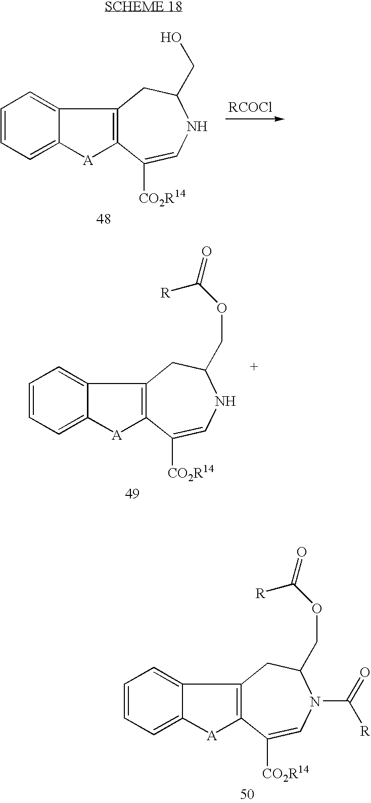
[RCOCl].C1=C2C(=CC=C1)C1=C([A]2)C([CO2R14])=CNC(CO)C1.C1=C2C(=CC=C1)C1=C([A]2)C([CO2R14])=CNC(COC(=O)[R])C1.C1=C2C(=CC=C1)C1=C([A]2)C([CO2R14])=CN(C([R])=O)C(COC(=O)[R])C1
